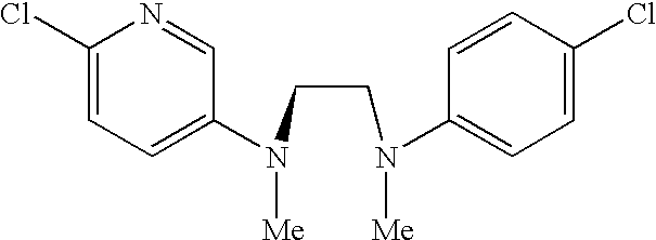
C1(Cl)=CC=C(N(CCN([Me])C2=CC=C(Cl)C=C2)[Me])C=N1
